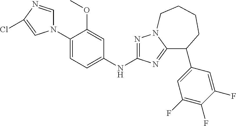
C1(N2C=NC(Cl)=C2)=CC=C(NC2=NN3C(=N2)C(C2=CC(F)=C(F)C(F)=C2)CCCC3)C=C1OC
